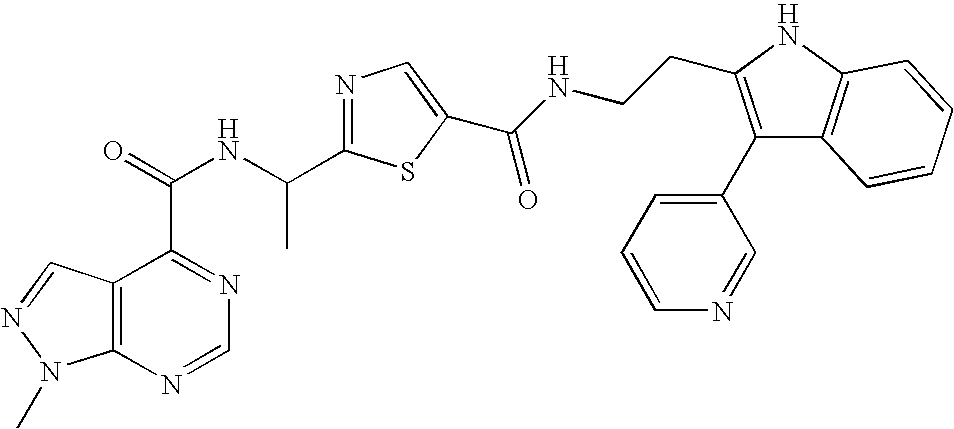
C12=C(N=CN=C1C(=O)NC(C1=NC=C(C(NCCC3=C(C4=CC=CN=C4)C4=C(N3)C=CC=C4)=O)S1)C)N(C)N=C2
